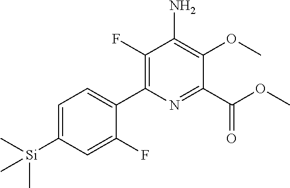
C1=C([Si](C)(C)C)C=C(F)C(C2=C(F)C(N)=C(OC)C(C(OC)=O)=N2)=C1
